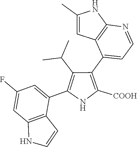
C1(C2=CC=NC3=C2C=C(C)N3)=C([COOH])NC(C2=CC(F)=CC3=C2C=CN3)=C1C(C)C
